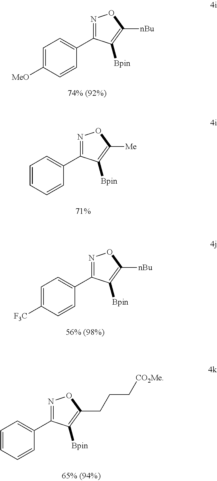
C1=C([MeO])C=CC(C2=NOC([nBu])=C2[Bpin])=C1.C1=C([F3C])C=CC(C2=NOC([nBu])=C2[Bpin])=C1.C1=CC=CC(C2=NOC([Me])=C2[Bpin])=C1.C1=CC=CC(C2=NOC(CCC[CO2Me])=C2[Bpin])=C1
